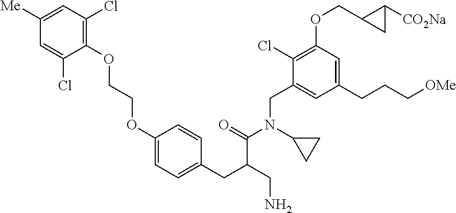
C1(OCCOC2=C(Cl)C=C([Me])C=C2Cl)=CC=C(CC(CN)C(=O)N(C2CC2)CC2=CC(CCC[OMe])=CC(OCC3CC3[CO2Na])=C2Cl)C=C1
